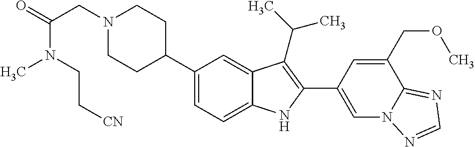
N1(CC(=O)N(CC[CN])C)CCC(C2=CC=C3C(=C2)C(C(C)C)=C(C2=CN4C(=NC=N4)C(COC)=C2)N3)CC1
